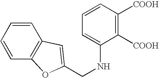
C(NC1=CC=CC([COOH])=C1[COOH])C1=CC2=C(C=CC=C2)O1
